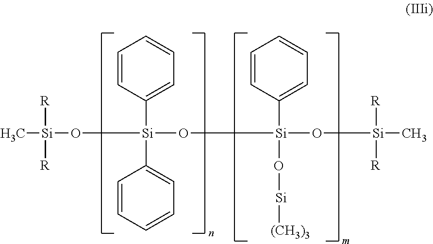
C[Si](O[Si](O[Si](O[Si](C)([R])[R])(C1=CC=CC=C1)O[Si][(CH3)3])(C1=CC=CC=C1)C1=CC=CC=C1)([R])[R]
